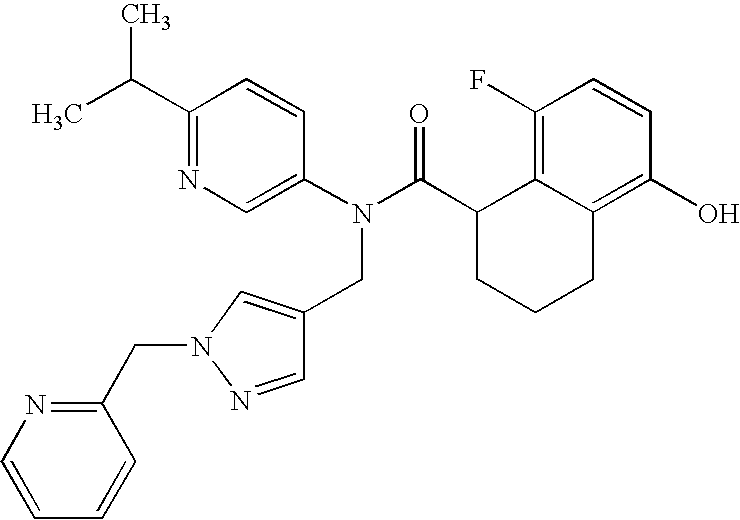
C1(C(C)C)=NC=C(N(C(C2CCCC3=C(O)C=CC(F)=C23)=O)CC2=CN(CC3=NC=CC=C3)N=C2)C=C1
